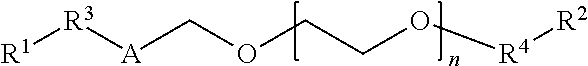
[R1][R3][A]COCCO[R4][R2]
